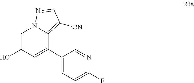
C1(C2=CC(O)=CN3C2=C([CN])C=N3)=CC=C(F)N=C1
